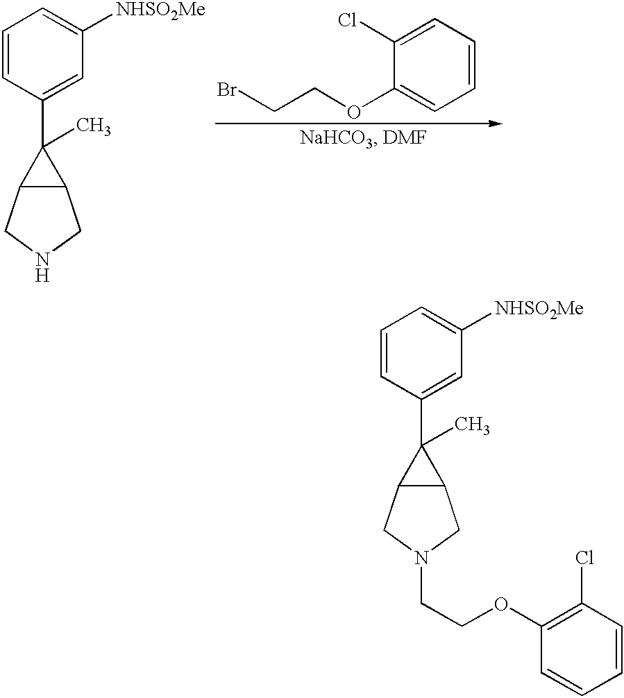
C1=CC(C2(C)C3C2CN(CCOC2=C(Cl)C=CC=C2)C3)=CC([NHSO2Me])=C1.[H].C1(OCCBr)=CC=CC=C1Cl.C1=CC(C2(C)C3C2CNC3)=CC([NHSO2Me])=C1
